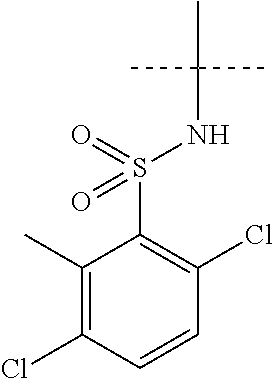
C1(C)=C(Cl)C=CC(Cl)=C1S(=O)(=O)NC(C)(C)C
